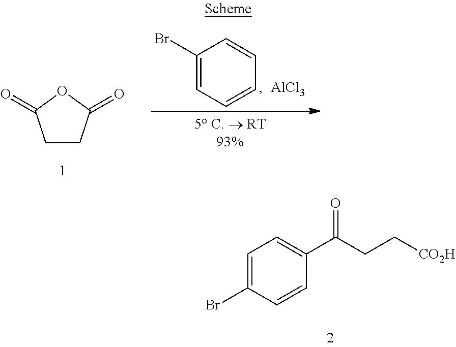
C1CC(=O)OC1=O.C1(Br)=CC=CC=C1.[AlCl3].C1=C(Br)C=CC(C(CC[CO2H])=O)=C1
